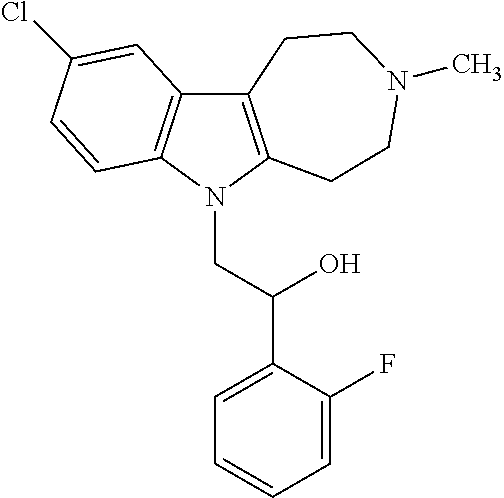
C12=C(N(CC(C3=CC=CC=C3F)O)C3=C1C=C(Cl)C=C3)CCN(C)CC2
